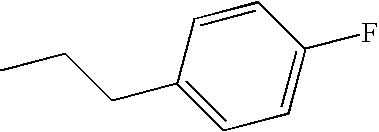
C1(CCC)=CC=C(F)C=C1
